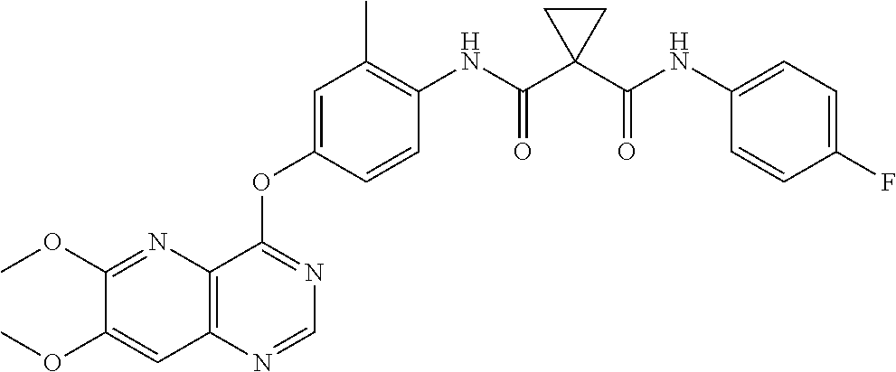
C1(OC)=NC2=C(C=C1OC)N=CN=C2OC1=CC(C)=C(NC(C2(C(NC3=CC=C(F)C=C3)=O)CC2)=O)C=C1
